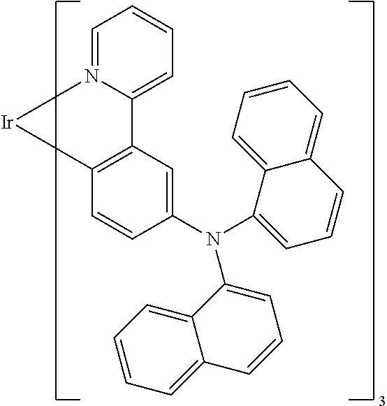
C1=CC=N2C(=C1)C1=C([Ir]2)C=CC(N(C2=CC=CC3=CC=CC=C23)C2=CC=CC3=CC=CC=C23)=C1
